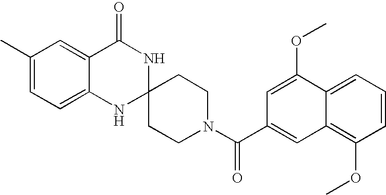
C1(C)=CC=C2C(=C1)C(=O)NC1(N2)CCN(C(=O)C2=CC3=C(OC)C=CC=C3C(OC)=C2)CC1
